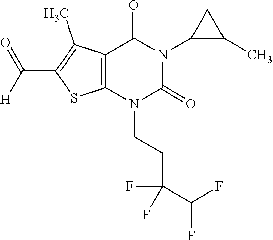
C12=C(N(CCC(F)(F)C(F)F)C(=O)N(C3C(C)C3)C1=O)SC(C([H])=O)=C2C
